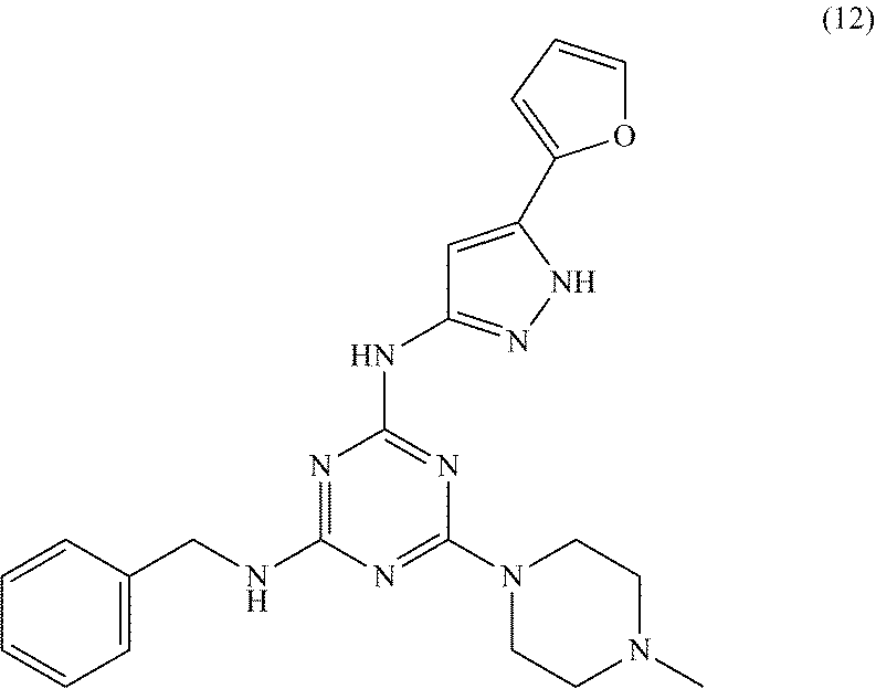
C1=CC(CNC2=NC(NC3=NNC(C4=CC=CO4)=C3)=NC(N3CCN(C)CC3)=N2)=CC=C1
